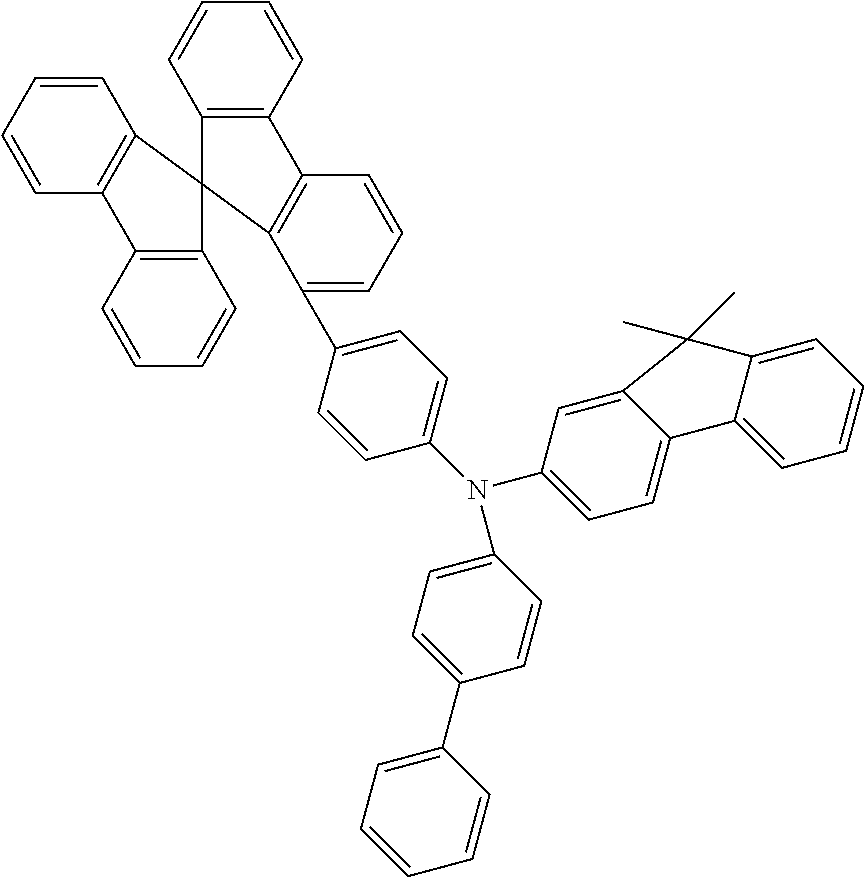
C1=CC=CC2=C1C1(C3=C2C=CC=C3)C2=C(C=CC=C2)C2=C1C(C1=CC=C(N(C3=CC=C(C4=CC=CC=C4)C=C3)C3=CC=C4C(=C3)C(C)(C)C3=CC=CC=C43)C=C1)=CC=C2
